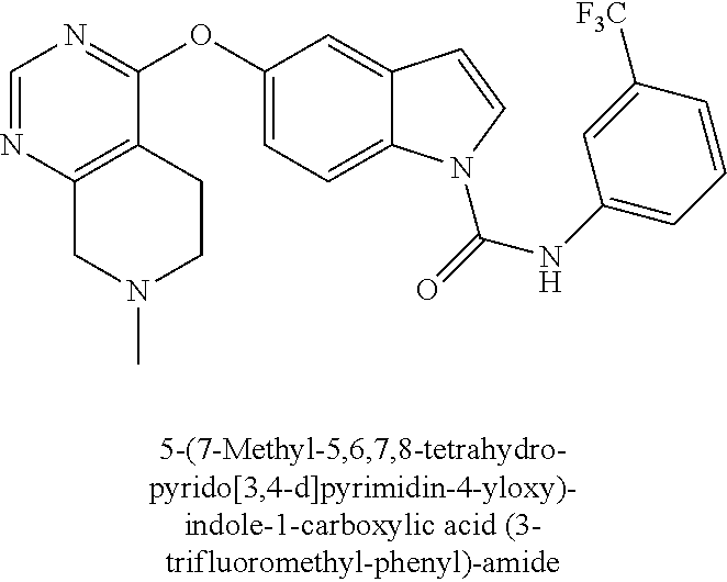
C1=NC2=C(C(OC3=CC=C4C(=C3)C=CN4C(=O)NC3=CC=CC([F3C])=C3)=N1)CCN(C)C2
